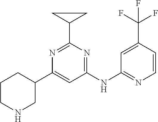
N1=C(C2CC2)N=C(NC2=NC=CC(C(F)(F)F)=C2)C=C1C1CNCCC1
